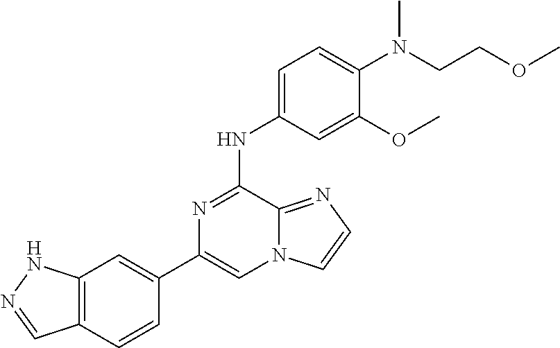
C1(C2=CC3=C(C=C2)C=NN3)=CN2C(=NC=C2)C(NC2=CC=C(N(CCOC)C)C(OC)=C2)=N1
